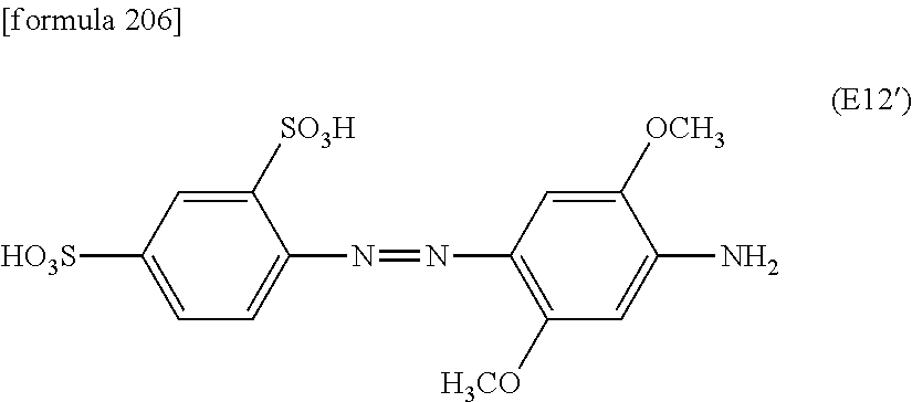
[HO3S]C1=CC=C(N=NC2=C([H3CO])C=C(N)C([OCH3])=C2)C([SO3H])=C1
